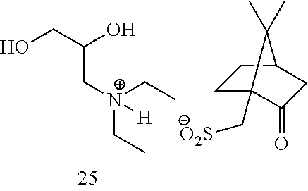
OCC(O)C[N+](CC)(CC)[H].C1C2(C[O2S])C(=O)CC(C1)C2(C)C
